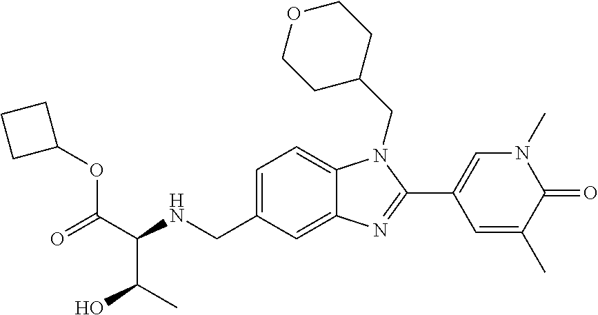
C(C(NCC1=CC=C2C(=C1)N=C(C1=CN(C)C(=O)C(C)=C1)N2CC1CCOCC1)C(C)O)(OC1CCC1)=O
